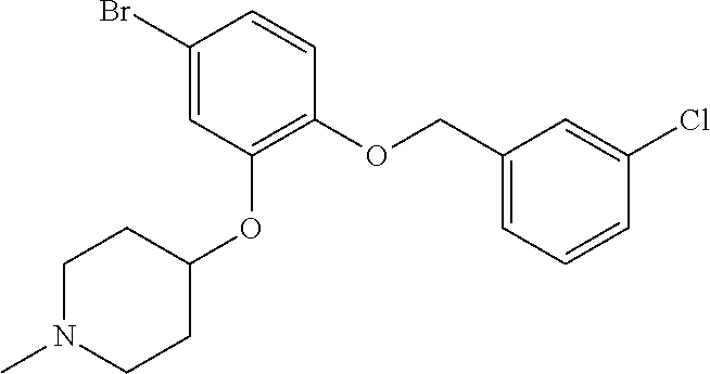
C1(OCC2=CC=CC(Cl)=C2)=C(OC2CCN(C)CC2)C=C(Br)C=C1
